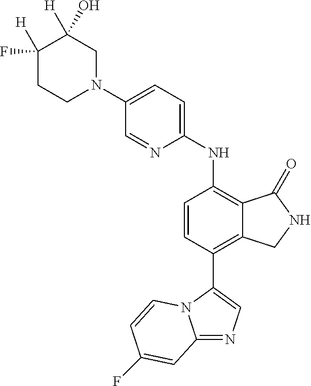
C12=NC=C(C3=C4C(=C(NC5=CC=C(N6CC([H])(O)C([H])(F)CC6)C=N5)C=C3)C(=O)NC4)N1C=CC(F)=C2
